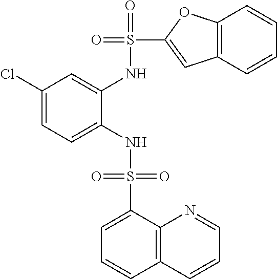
C1(Cl)=CC=C(NS(=O)(=O)C2=CC=CC3=C2N=CC=C3)C(NS(=O)(C2=CC3=C(O2)C=CC=C3)=O)=C1
